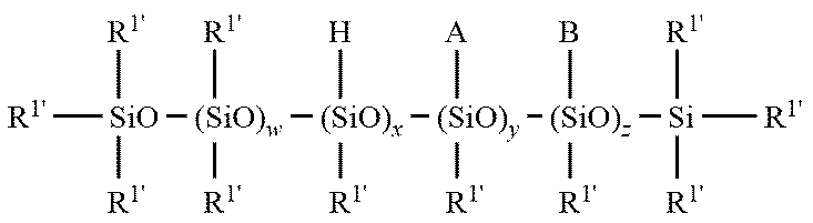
[(SiO)w]([(SiO)x]([(SiO)y]([R1'])([(SiO)z]([R1'])(B)[Si]([R1'])([R1'])[R1'])[A])([R1'])[H])([R1'])([R1'])[SiO]([R1'])([R1'])[R1']
